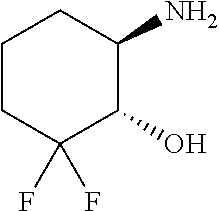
C1CC(F)(F)C(O)C(N)C1
